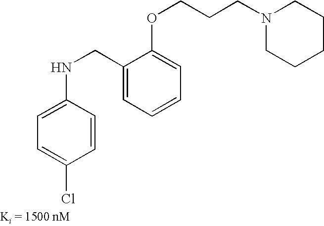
N1(CCCOC2=CC=CC=C2CNC2=CC=C(Cl)C=C2)CCCCC1
